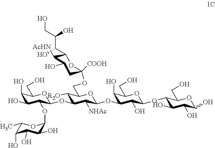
C(C(O)CO)(O)C1C([AcHN])C(O)CC([COOH])(OCC2C([R2O])C(OC3C(OC4C(O)C(O)C(O)C(C)O4)C(O)C(O)C(CO)O3)C([NHAc])C(OC3C(O)C(CO)OC(OC4C(O)C(O)C(O)OC4CO)C3O)O2)O1
